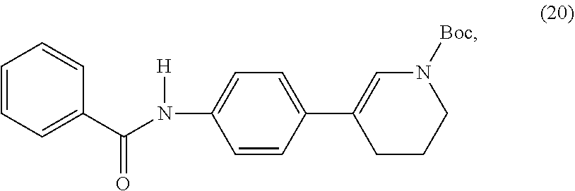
C1=CC=C(C(N(C2=CC=C(C3=CN([Boc])CCC3)C=C2)[H])=O)C=C1
